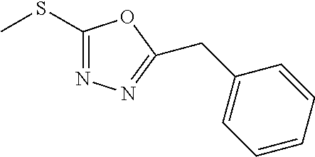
CSC1=NN=C(CC2=CC=CC=C2)O1
